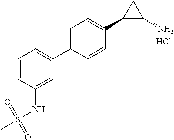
Cl.C1=C(NS(C)(=O)=O)C=CC=C1C1=CC=C(C2C(N)C2)C=C1
